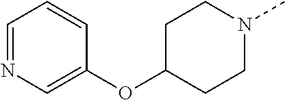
C1=NC=C(OC2CCN(C)CC2)C=C1
